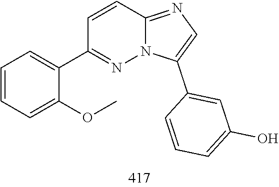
C12=NC=C(C3=CC(O)=CC=C3)N1N=C(C1=CC=CC=C1OC)C=C2
